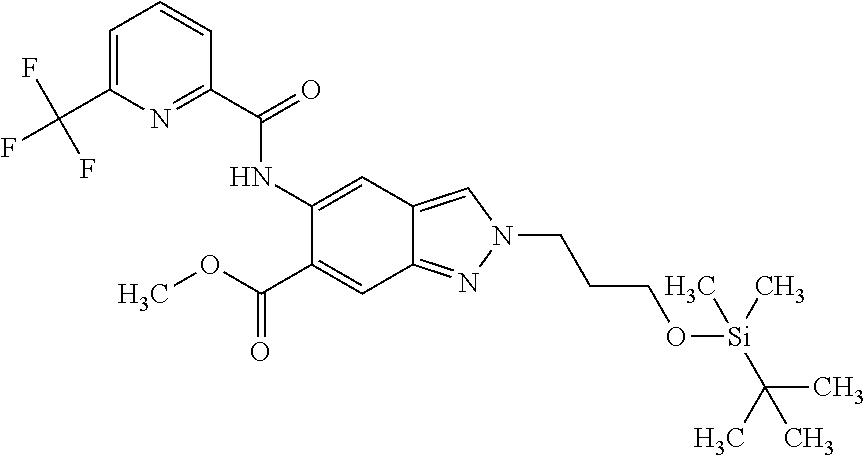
C1=C(C(F)(F)F)N=C(C(NC2=CC3=CN(CCCO[Si](C)(C)C(C)(C)C)N=C3C=C2C(=O)OC)=O)C=C1
